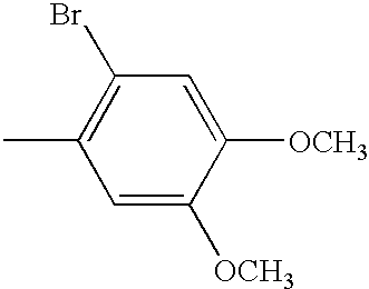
CC1=C(Br)C=C([OCH3])C([OCH3])=C1
